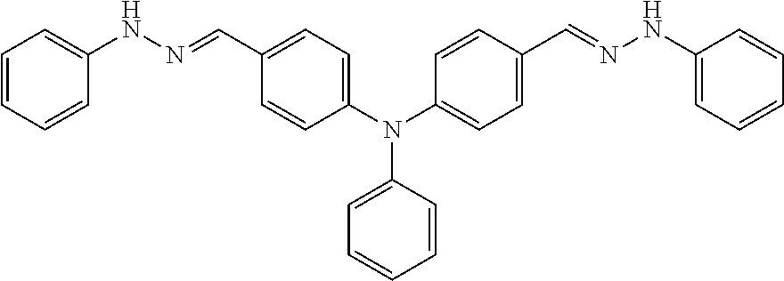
C1=CC=CC(NN=CC2=CC=C(N(C3=CC=CC=C3)C3=CC=C(C=NNC4=CC=CC=C4)C=C3)C=C2)=C1
